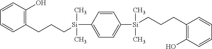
C1=CC([Si](C)(C)CCCC2=C(O)C=CC=C2)=CC=C1[Si](C)(C)CCCC1=C(O)C=CC=C1
